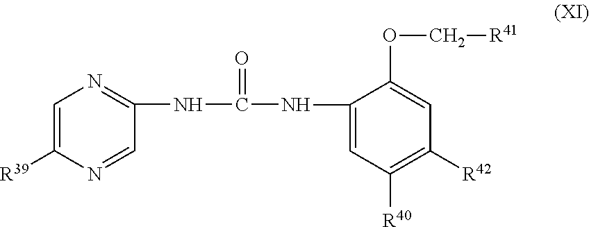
C1=C([R39])N=CC(NC(NC2=CC([R40])=C([R42])C=C2OC[R41])=O)=N1
